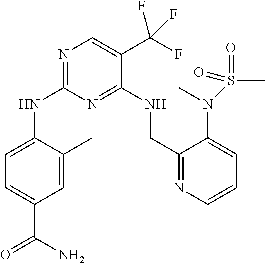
C1=C(NC2=NC=C(C(F)(F)F)C(NCC3=NC=CC=C3N(C)S(C)(=O)=O)=N2)C(C)=CC(C(N)=O)=C1
